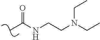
O=C(NCCN(CC)CC)C
